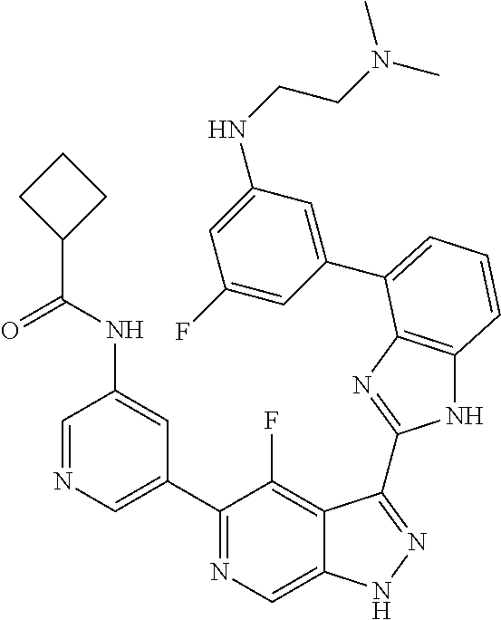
C1=NC=C(C2=NC=C3C(=C2F)C(C2=NC4=C(N2)C=CC=C4C2=CC(NCCN(C)C)=CC(F)=C2)=NN3)C=C1NC(C1CCC1)=O
